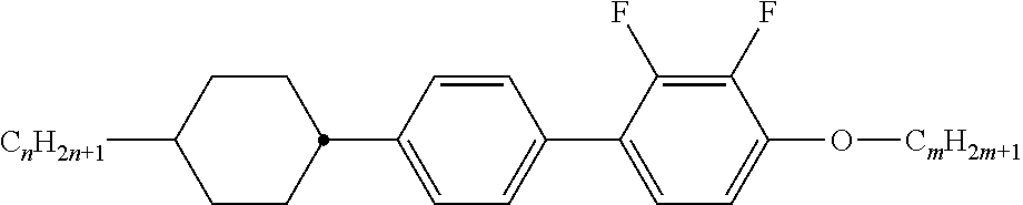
C1CC(C2=CC=C(C3=CC=C(O[CmH2m+1])C(F)=C3F)C=C2)CCC1[CnH2n+1]
